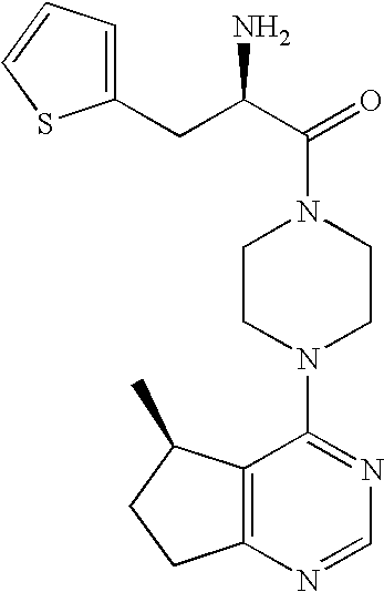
C(C(C(=O)N1CCN(C2=NC=NC3=C2C(C)CC3)CC1)N)C1=CC=CS1
